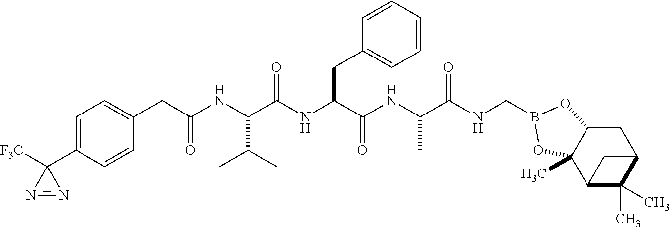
C(C(NC(C(NC(C(NC(C(NCB1OC2CC3C(C)(C)C(C2(C)O1)C3)=O)C)=O)CC1=CC=CC=C1)=O)C(C)C)=O)C1=CC=C(C2([F3C])N=N2)C=C1
